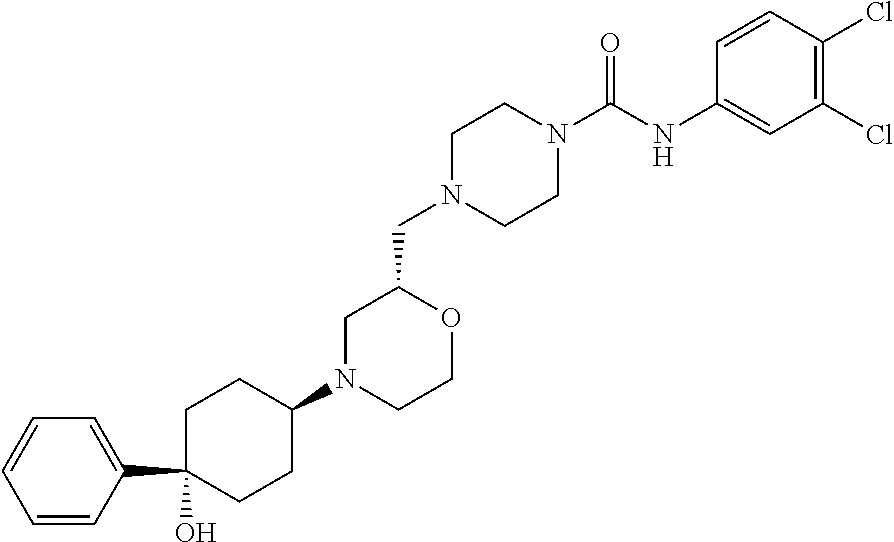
C1(N2CCOC(CN3CCN(C(NC4=CC(Cl)=C(Cl)C=C4)=O)CC3)C2)CCC(C2=CC=CC=C2)(O)CC1
